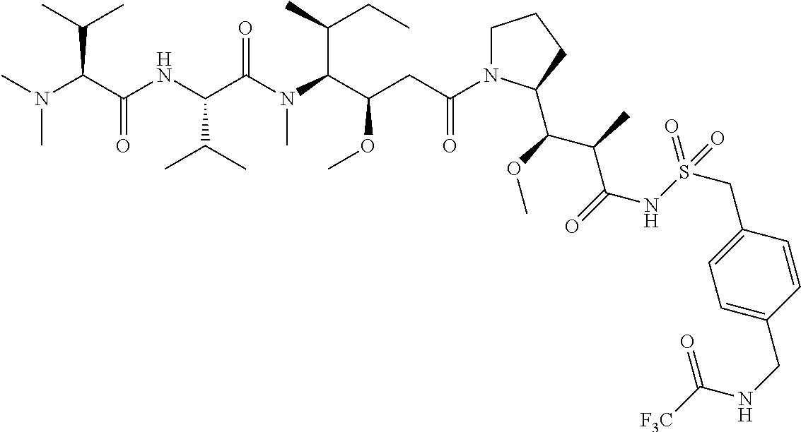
C1N(C(CC(C(N(C(C(NC(C(N(C)C)C(C)C)=O)C(C)C)=O)C)C(C)CC)OC)=O)C(C(OC)C(C)C(=O)NS(=O)(=O)CC2=CC=C(CNC([F3C])=O)C=C2)CC1
